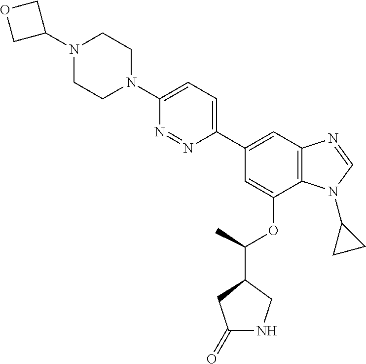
C1(C2=CC3=C(C(OC(C4CC(=O)NC4)C)=C2)N(C2CC2)C=N3)=CC=C(N2CCN(C3COC3)CC2)N=N1
